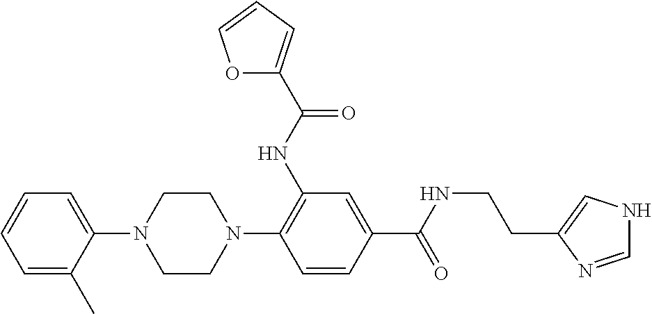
C1=C(C)C(N2CCN(C3=C(NC(=O)C4=CC=CO4)C=C(C(NCCC4=CNC=N4)=O)C=C3)CC2)=CC=C1
